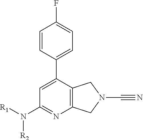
C1=C(C2=CC=C(F)C=C2)C2=C(N=C1N([R1])[R2])CN(C#N)C2
